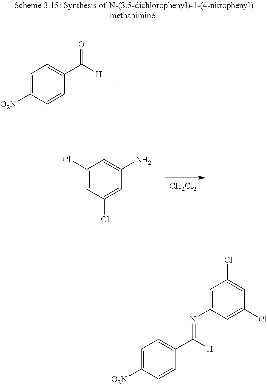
[CH2Cl2].C1(Cl)=CC(Cl)=CC(N)=C1.C1=C([O2N])C=CC(C([H])=O)=C1.C1=C([O2N])C=CC(C([H])=NC2=CC(Cl)=CC(Cl)=C2)=C1
